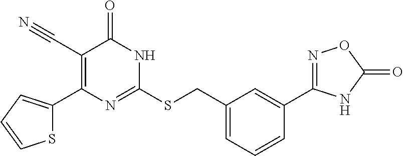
S1C(C2=C(C#N)C(=O)NC(SCC3=CC=CC(C4=NOC(=O)N4)=C3)=N2)=CC=C1
